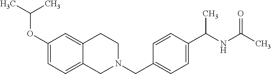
C1(OC(C)C)=CC=C2C(=C1)CCN(CC1=CC=C(C(NC(C)=O)C)C=C1)C2
